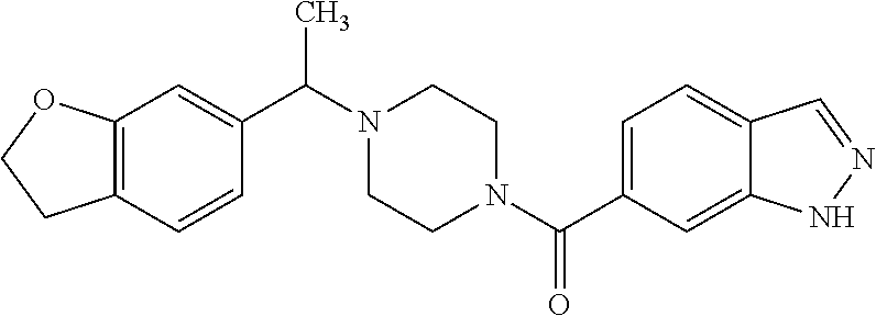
N1(C(C2=CC3=C(C=C2)CCO3)C)CCN(C(C2=CC=C3C(=C2)NN=C3)=O)CC1
